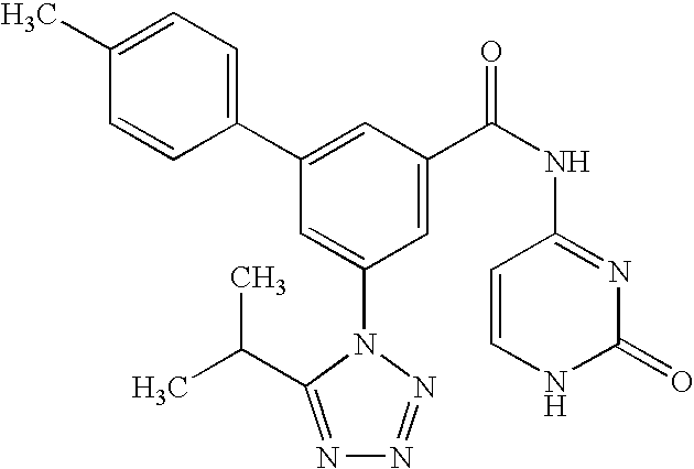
C1(C2=CC(C(NC3=NC(=O)NC=C3)=O)=CC(N3C(C(C)C)=NN=N3)=C2)=CC=C(C)C=C1
